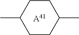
C1(C)CCC(C)CC1.[A41]
